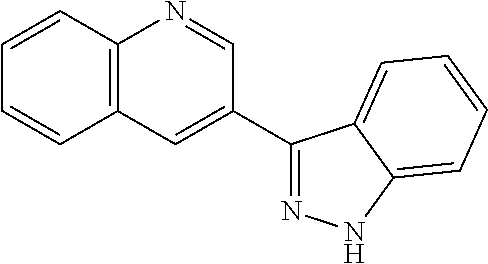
C1(C2=NNC3=CC=CC=C23)=CC2=C(N=C1)C=CC=C2
